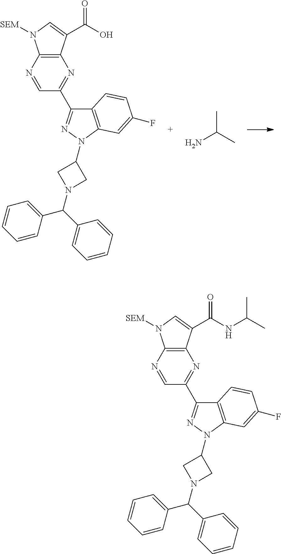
NC(C)C.C1(C2=NN(C3CN(C(C4=CC=CC=C4)C4=CC=CC=C4)C3)C3=C2C=CC(F)=C3)=NC2=C(N([SEM])C=C2C(O)=O)N=C1.C1(C2=NN(C3CN(C(C4=CC=CC=C4)C4=CC=CC=C4)C3)C3=C2C=CC(F)=C3)=NC2=C(N([SEM])C=C2C(NC(C)C)=O)N=C1
